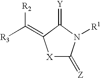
[X]1C(=[Z])N([R1])C(=[Y])C1=C([R2])[R3]
